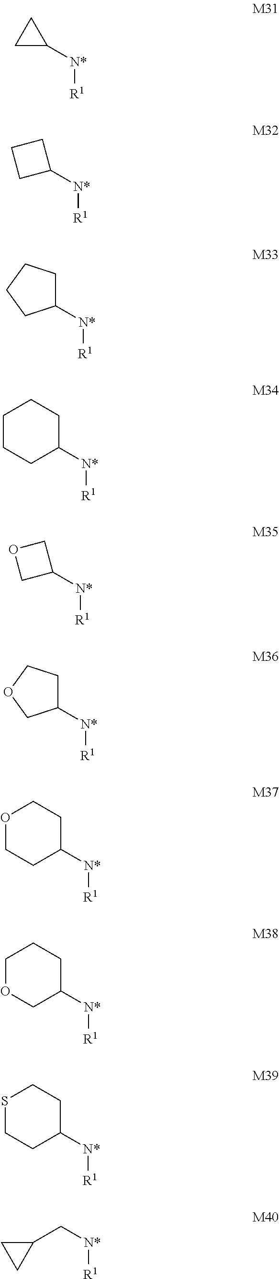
[R1][N*]C1CC1.[R1][N*]C1CCC1.[R1][N*]C1CCCCC1.[R1][N*]C1COC1.[R1][N*]C1CCOCC1.[R1][N*]C1CCCOC1.[R1][N*]C1CCSCC1.[R1][N*]CC1CC1.[R1][N*]C1CCCC1.[R1][N*]C1CCOC1
